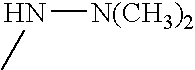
N(C)[N(CH3)2]
